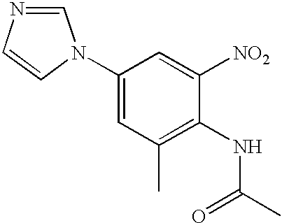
C1=NC=CN1C1=CC(C)=C(NC(=O)C)C([NO2])=C1
